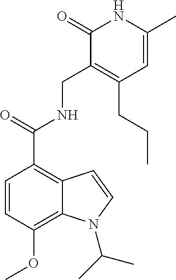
C1(=O)C(CNC(=O)C2=C3C(=C(OC)C=C2)N(C(C)C)C=C3)=C(CCC)C=C(C)N1
